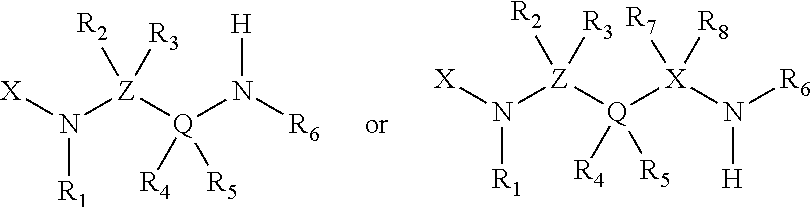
[X]N([Z]([Q](N([R6])[H])([R4])[R5])([R3])[R2])[R1].[X]N([Z]([Q]([X](N([R6])[H])([R8])[R7])([R4])[R5])([R3])[R2])[R1]
